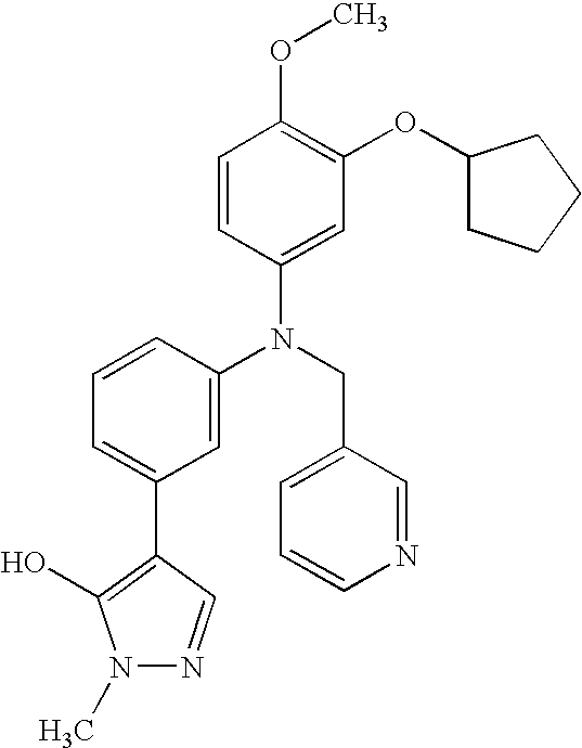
N(CC1=CC=CN=C1)(C1=CC(C2=C(O)N(C)N=C2)=CC=C1)C1=CC(OC2CCCC2)=C(OC)C=C1
